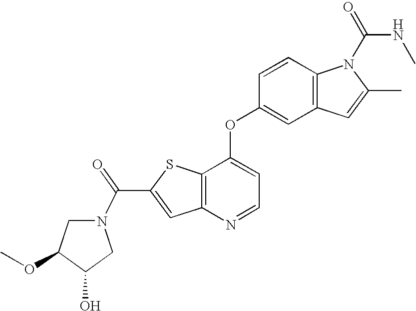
C12=C(C(OC3=CC4=C(C=C3)N(C(=O)NC)C(C)=C4)=CC=N1)SC(C(=O)N1CC(OC)C(O)C1)=C2
